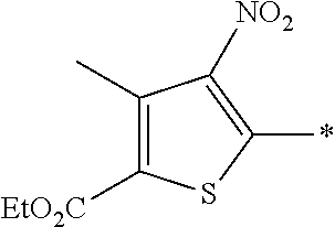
C1(C)=C([EtO2C])SC(*)=C1[NO2]
